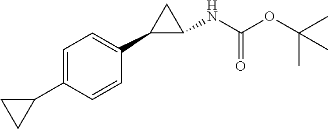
C1=C(C2CC2)C=CC(C2CC2NC(OC(C)(C)C)=O)=C1
